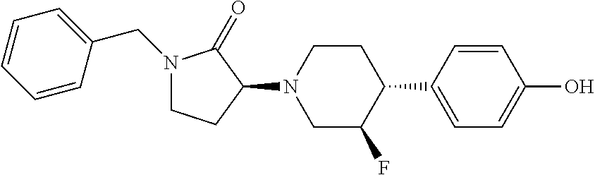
C1=C(C2CCN(C3C(=O)N(CC4=CC=CC=C4)CC3)CC2F)C=CC(O)=C1
